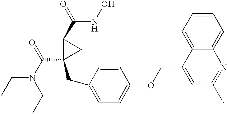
C(N(C(=O)C1(CC2=CC=C(OCC3=CC(C)=NC4=CC=CC=C34)C=C2)CC1C(=O)NO)CC)C
